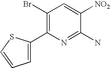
BrC1=C(C2=CC=CS2)N=C(N)C([NO2])=C1
